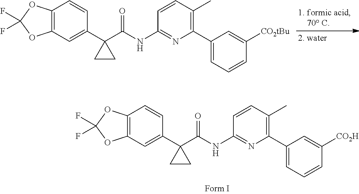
C1=CC(C)=C(C2=CC=CC([CO2tBu])=C2)N=C1NC(=O)C1(C2=CC3=C(C=C2)OC(F)(F)O3)CC1.C1=CC(C)=C(C2=CC=CC([CO2H])=C2)N=C1NC(=O)C1(C2=CC3=C(C=C2)OC(F)(F)O3)CC1
